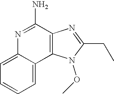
C1=C2C(=CC=C1)C1=C(C(N)=N2)N=C(CC)N1OC
